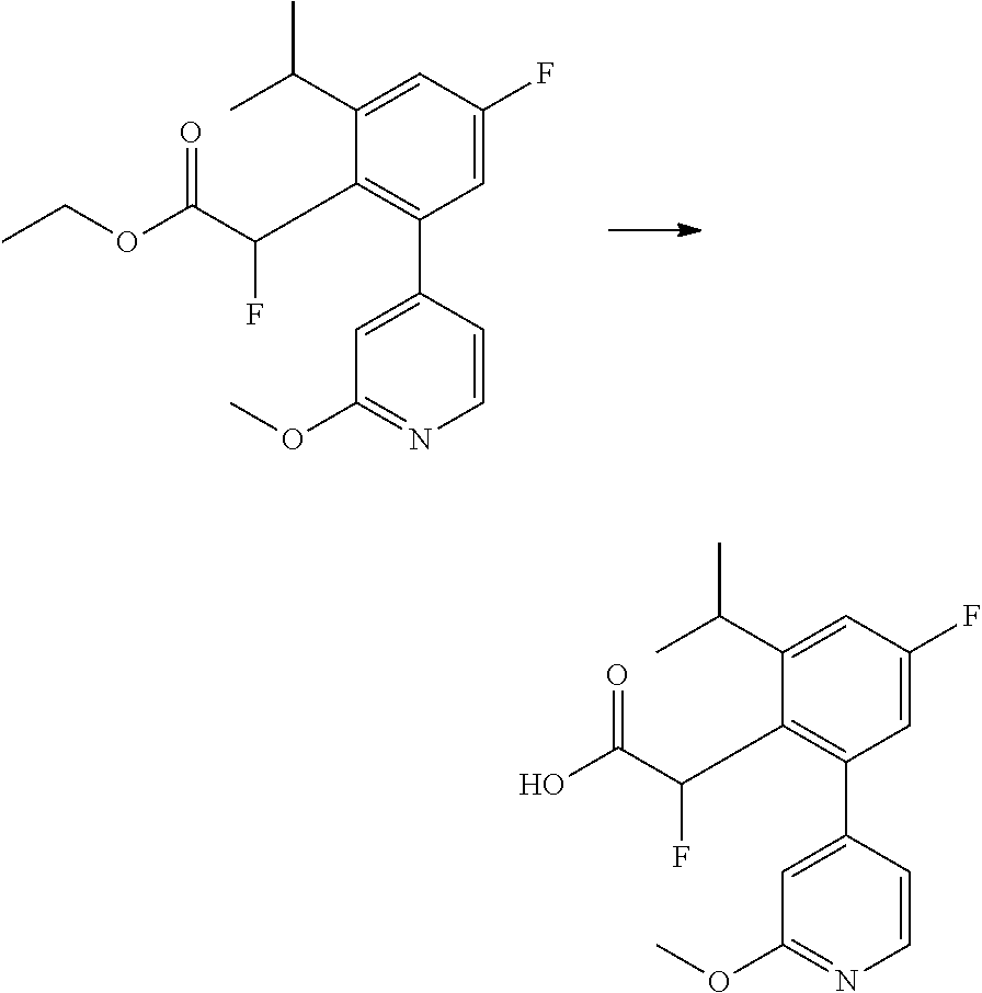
C1(C(F)C(OCC)=O)=C(C2=CC(OC)=NC=C2)C=C(F)C=C1C(C)C.O(C)C1=NC=CC(C2=C(C(C(O)=O)F)C(C(C)C)=CC(F)=C2)=C1
